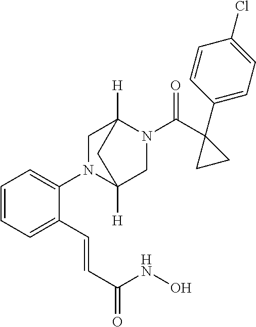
C1=CC=C(N2CC3([H])N(C(=O)C4(C5=CC=C(Cl)C=C5)CC4)CC2([H])C3)C(C=CC(=O)NO)=C1
